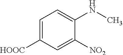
C1=C([HOOC])C=C([NO2])C(NC)=C1
